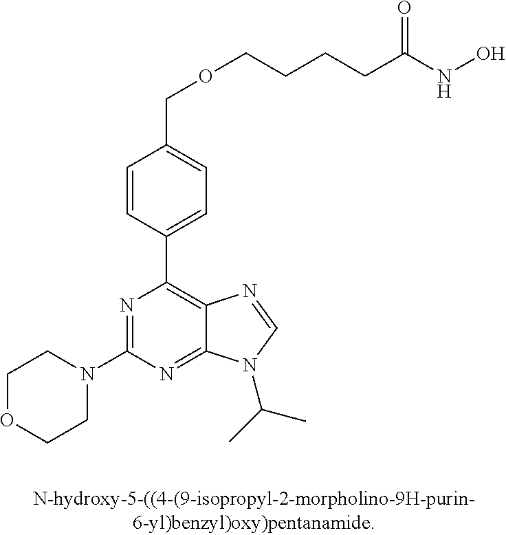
C1OCCN(C2=NC(C3=CC=C(COCCCCC(=O)NO)C=C3)=C3C(=N2)N(C(C)C)C=N3)C1
